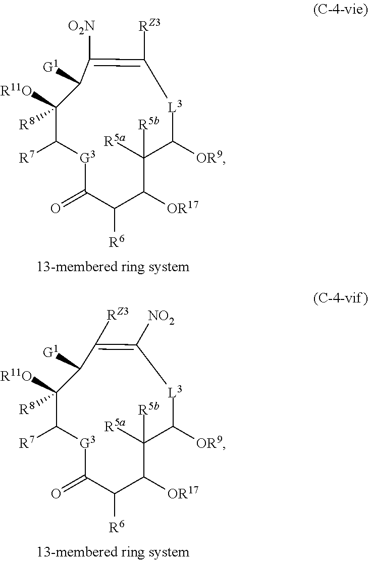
C1([R11O])([R8])C([R7])[G3]C(=O)C([R6])C([OR17])C([R5a])([R5b])C([OR9])[L3]C([RZ3])=C([O2N])C1[G1].C1([R11O])([R8])C([R7])[G3]C(=O)C([R6])C([OR17])C([R5a])([R5b])C([OR9])[L3]C([NO2])=C([RZ3])C1[G1]
